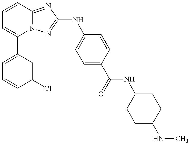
C1(C2=CC=CC(Cl)=C2)=CC=CC2=NC(NC3=CC=C(C(=O)NC4CCC(NC)CC4)C=C3)=NN12
